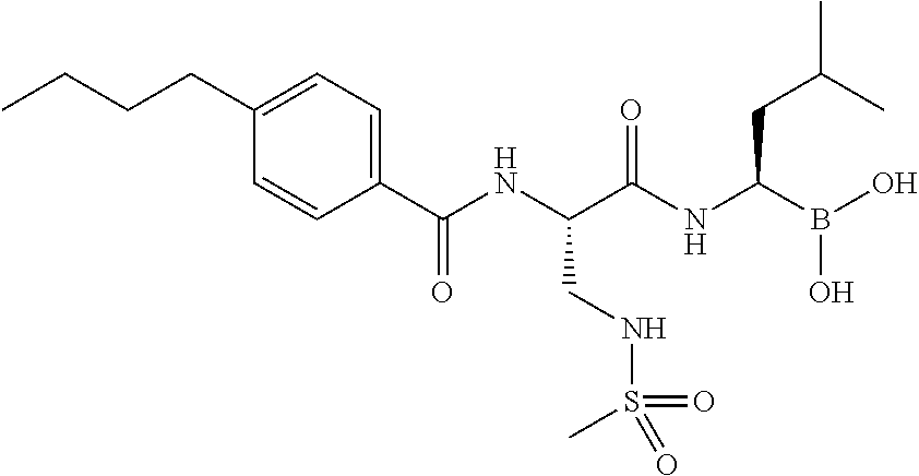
C1(C(NC(C(NC(B(O)O)CC(C)C)=O)CNS(=O)(C)=O)=O)=CC=C(CCCC)C=C1
